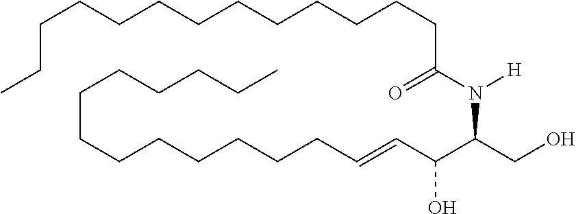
CCCCCCCCCCCCCC(=O)N([H])C(CO)C(C=CCCCCCCCCCCCCC)O
